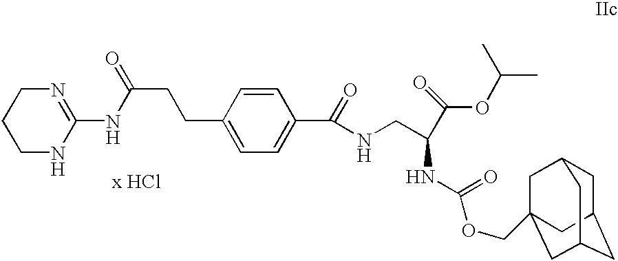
C1NC(NC(CCC2=CC=C(C(=O)NCC(NC(=O)OCC34CC5CC(CC(C3)C5)C4)C(=O)OC(C)C)C=C2)=O)=NCC1
